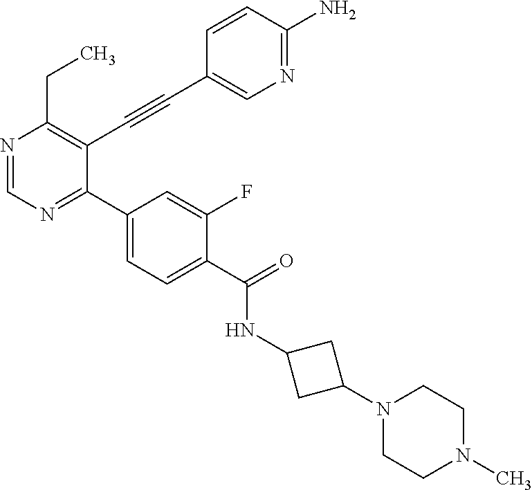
N1=CN=C(C2=CC=C(C(NC3CC(N4CCN(C)CC4)C3)=O)C(F)=C2)C(C#CC2=CN=C(N)C=C2)=C1CC
